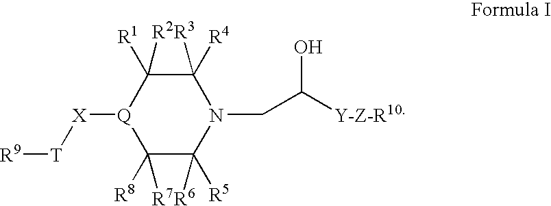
C1([R4])([R3])C([R1])([R2])[Q]([X][T][R9])C([R8])([R7])C([R5])([R6])N1CC([Y-Z-R10])O
